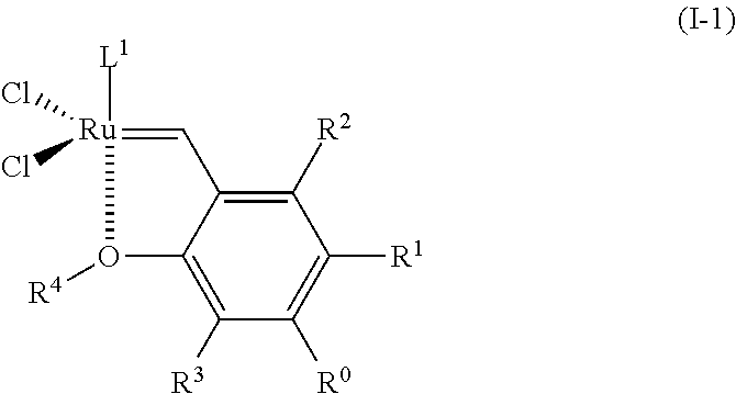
C1([R2])=C2C(=C([R3])C([R0])=C1[R1])O([R4])[Ru]([L1])(Cl)(Cl)=C2
